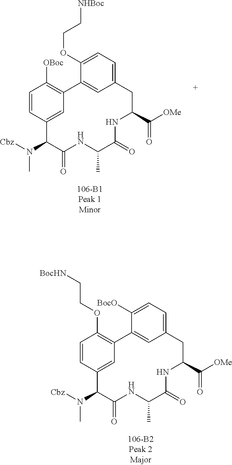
C1=CC2=CC(=C1OCC[BocHN])C1=CC(=CC=C1[BocO])CC(C([OMe])=O)NC(=O)C(C)NC(=O)C2N([Cbz])C.C1=CC2=CC(=C1[OBoc])C1=CC(=CC=C1OCC[NHBoc])CC(C([OMe])=O)NC(=O)C(C)NC(=O)C2N([Cbz])C
